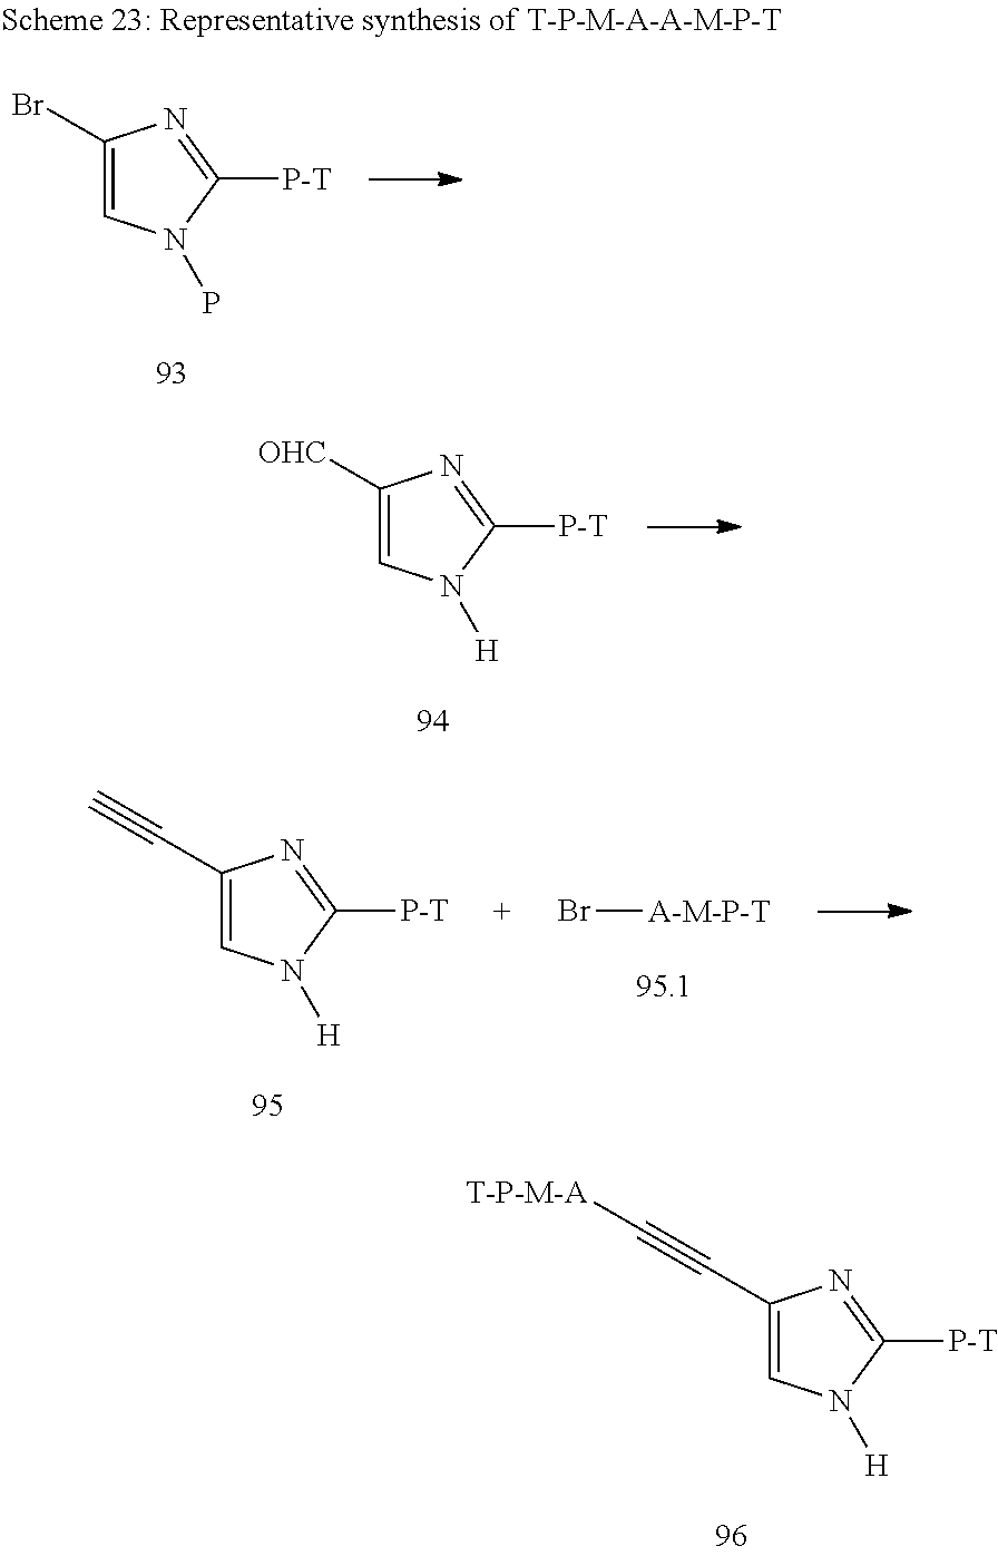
C1(Br)=CN(P)C([P-T])=N1.C1([OHC])=CN([H])C([P-T])=N1.C1(C#C)=CN([H])C([P-T])=N1.Br[A-M-P-T].C1(C#C[T-P-M-A])=CN([H])C([P-T])=N1
